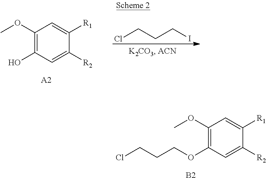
C1(OC)=C(O)C=C([R2])C([R1])=C1.[A2].ClCCCI.C1(OC)=C(OCCCCl)C=C([R2])C([R1])=C1.[B2]
